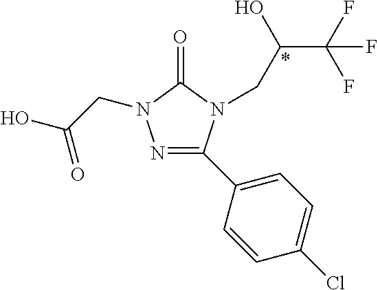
N1=C(C2=CC=C(Cl)C=C2)N(CC(C(F)(F)F)O)C(=O)N1CC(=O)O
